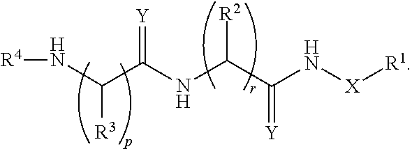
[R4]NC(C(NC(C(N[X][R1])=[Y])[R2])=[Y])[R3]
